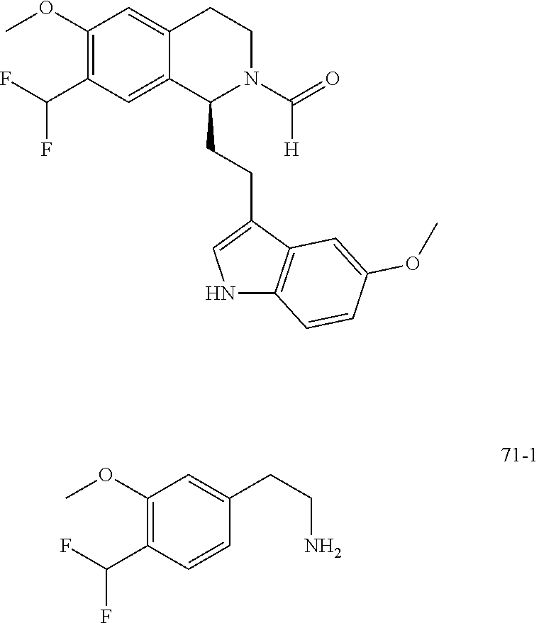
C1(OC)=C(C(F)F)C=C2C(=C1)CCN(C(=O)[H])C2CCC1=CNC2=C1C=C(OC)C=C2.C1(OC)=C(C(F)F)C=CC(CCN)=C1
